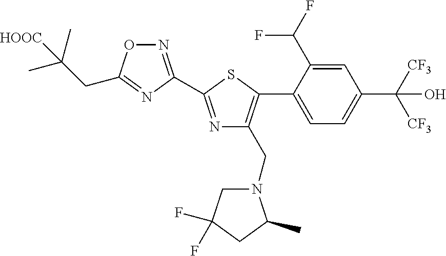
C1(C2=C(CN3CC(F)(F)CC3C)N=C(C3=NOC(CC(C)(C)[HOOC])=N3)S2)=CC=C(C([CF3])([CF3])O)C=C1C(F)F
